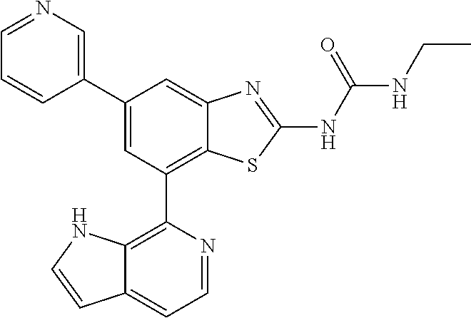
C1(C2=CN=CC=C2)=CC(C2=C3C(=CC=N2)C=CN3)=C2C(=C1)N=C(NC(NCC)=O)S2
